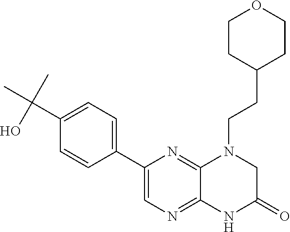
C(C1=CC=C(C2=CN=C3C(=N2)N(CCC2CCOCC2)CC(=O)N3)C=C1)(C)(C)O
